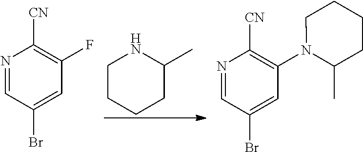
C1CCCC(C)N1.N1=CC(Br)=CC(F)=C1[CN].N1=CC(Br)=CC(N2C(C)CCCC2)=C1[CN]
